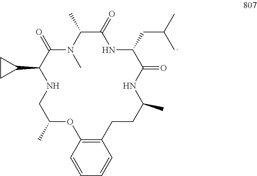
N1(C)C(C)C(=O)NC(CC(C)C)C(=O)NC(C)CCC2=C(C=CC=C2)OC(C)CNC(C2CC2)C1=O
